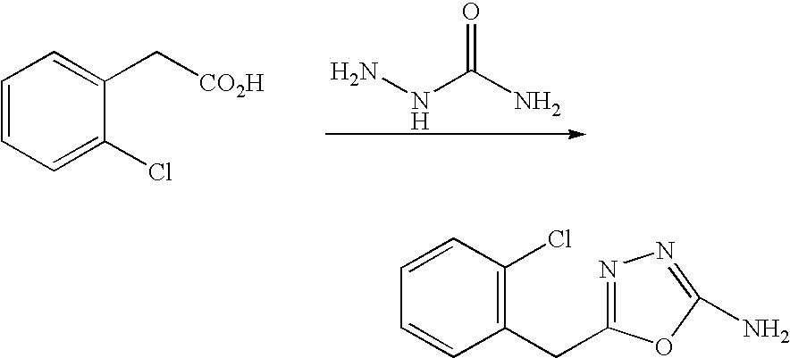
N(C(N)=O)N.C1=CC=C(Cl)C(C[CO2H])=C1.C1=CC(CC2=NN=C(N)O2)=C(Cl)C=C1
